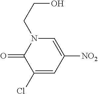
C1(Cl)=CC([NO2])=CN(CCO)C1=O
